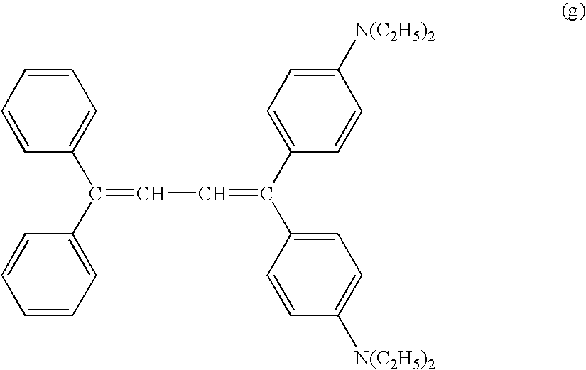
C1=CC=CC(C(C2=CC=CC=C2)=CC=C(C2=CC=C([N(C2H5)2])C=C2)C2=CC=C([N(C2H5)2])C=C2)=C1
